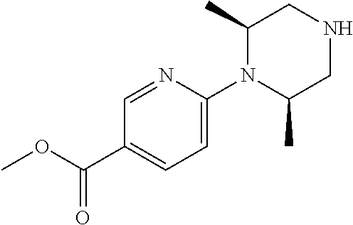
C1NCC(C)N(C2=CC=C(C(OC)=O)C=N2)C1C
